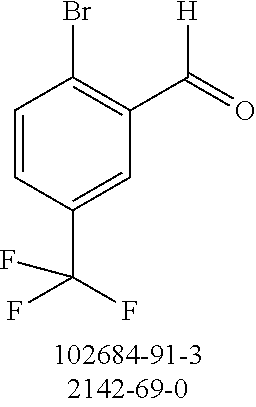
C1=CC(C(F)(F)F)=CC(C([H])=O)=C1Br
